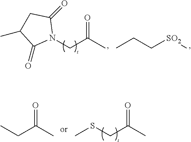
CC(CN1C(=O)CC(C)C1=O)=O.CCC[SO2]C.S(CC(C)=O)C.CCC(C)=O
